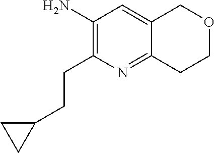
C1(N)=C(CCC2CC2)N=C2C(=C1)COCC2
